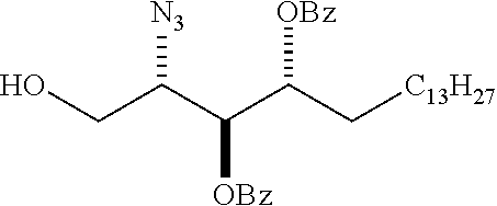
C(C(C(C[C13H27])[OBz])[OBz])(CO)[N3]
